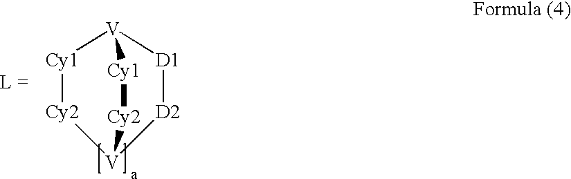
[Cy1]1[V]2[D1][D2][V]([Cy2]1)[Cy2][Cy1]2
